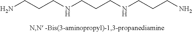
NCCCNCCCNCCCN
